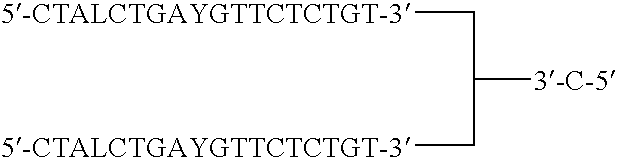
[5-CTALCTGAYGTTCTCTGT-3]CC([3-C-5])C[5-CTALCTGAYGTTCTCTGT-3]
